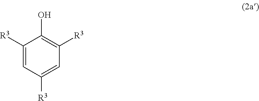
C1([R3])=CC([R3])=CC([R3])=C1O
